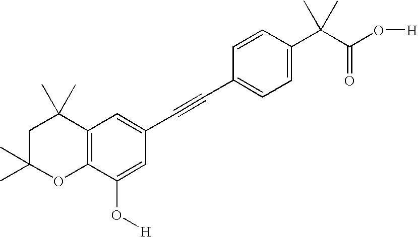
C1=C(C(C(O[H])=O)(C)C)C=CC(C#CC2=CC3=C(C(O[H])=C2)OC(C)(C)CC3(C)C)=C1
